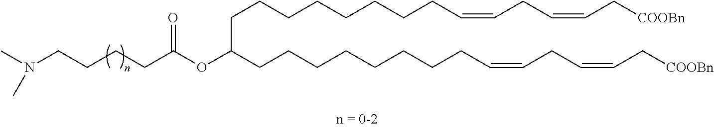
C(CCCCCCCC=CCC=CC[COOBn])C(CCCCCCCCC=CCC=CC[COOBn])OC(CCCCN(C)C)=O
